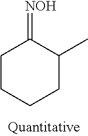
C1CCCC(C)C1=[NOH]
